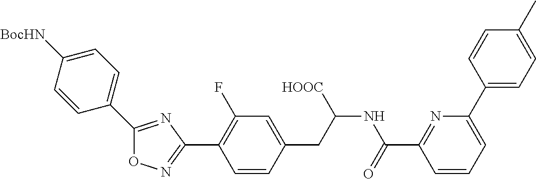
O1N=C(C2=C(F)C=C(CC(NC(C3=NC(C4=CC=C(C)C=C4)=CC=C3)=O)[HOOC])C=C2)N=C1C1=CC=C([BocHN])C=C1
